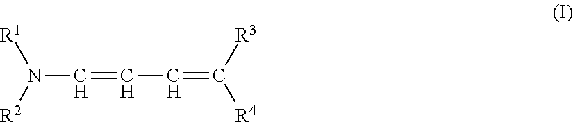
N(C=CC=C([R4])[R3])([R1])[R2]
